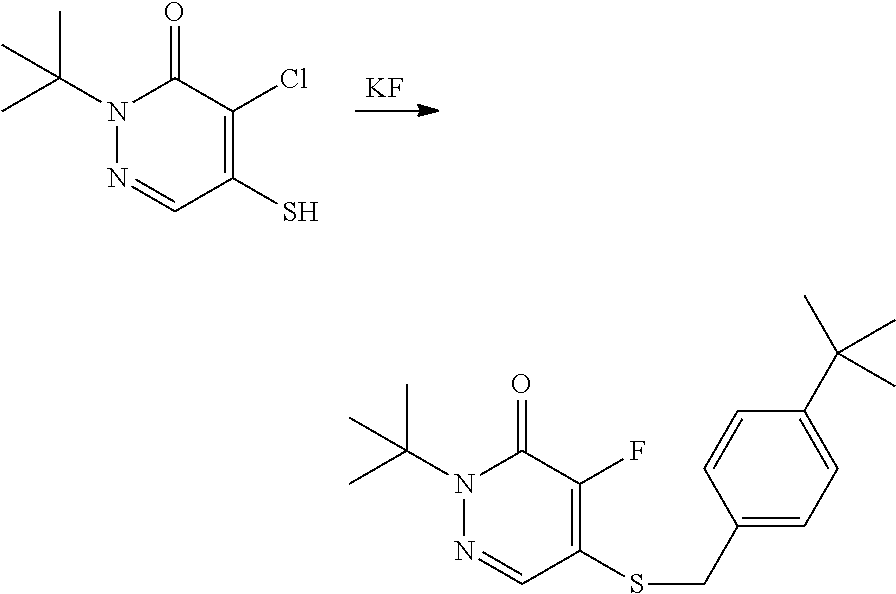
N1(C(C)(C)C)N=CC(S)=C(Cl)C1=O.[KF].N1(C(C)(C)C)N=CC(SCC2=CC=C(C(C)(C)C)C=C2)=C(F)C1=O
